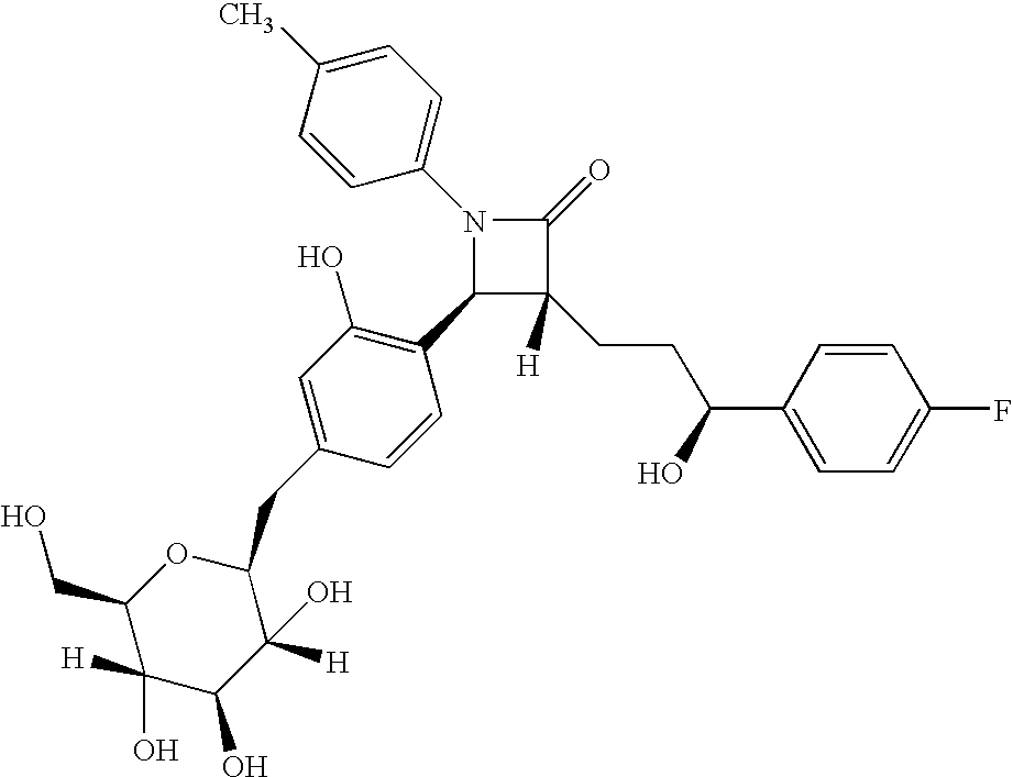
N1(C2=CC=C(C)C=C2)C(C2=C(O)C=C(CC3OC(CO)C(O)([H])C(O)C3([H])O)C=C2)C(CCC(C2=CC=C(F)C=C2)O)([H])C1=O
